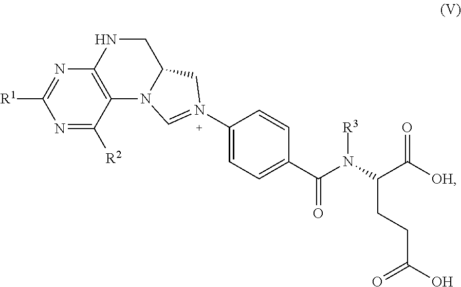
N1=C([R2])C2=C(N=C1[R1])NCC1N2C=N(C2=CC=C(C(N(C(C([OH])=O)CCC(=O)O)[R3])=O)C=C2)C1
